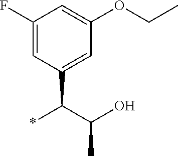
C1(F)=CC(C(*)C(C)O)=CC(OCC)=C1
